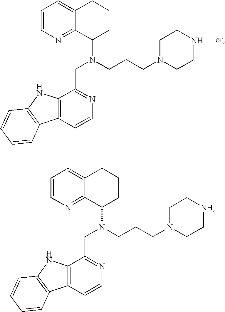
C1=CN=C2C(=C1)CCCC2N(CC1=NC=CC2=C1NC1=C2C=CC=C1)CCCN1CC[NH]CC1.C1=CN=C2C(=C1)CCCC2N(CC1=NC=CC2=C1NC1=C2C=CC=C1)CCCN1CCNCC1
